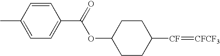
C1(OC(C2=CC=C(C)C=C2)=O)CCC([CF]=[CFCF3])CC1
